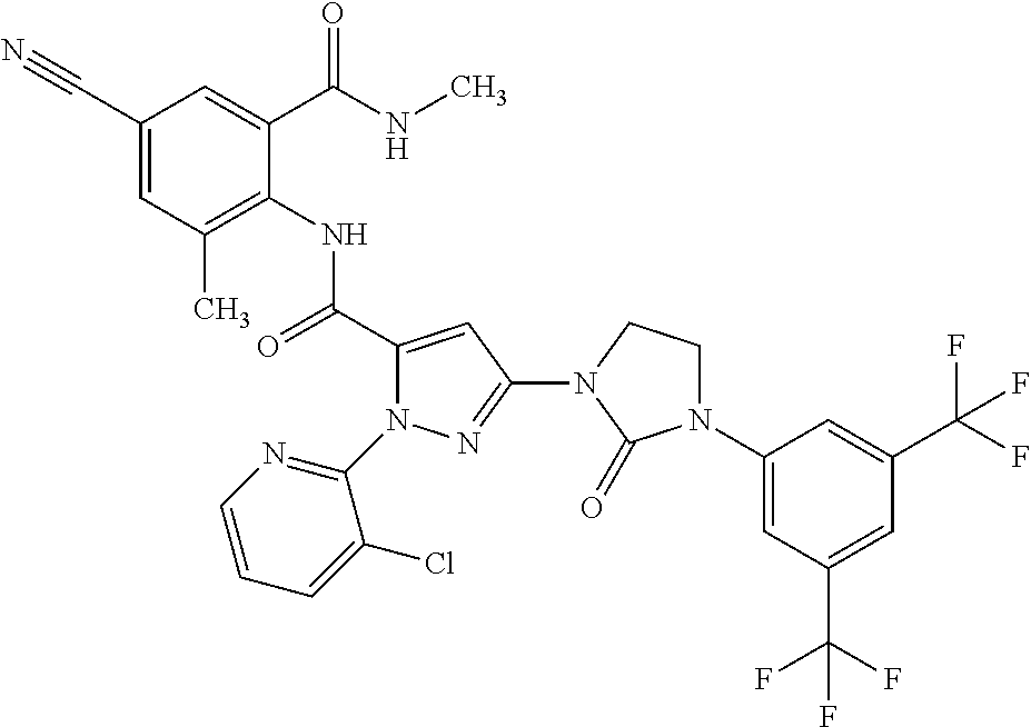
C1(C#N)=CC(C)=C(NC(C2=CC(N3CCN(C4=CC(C(F)(F)F)=CC(C(F)(F)F)=C4)C3=O)=NN2C2=NC=CC=C2Cl)=O)C(C(NC)=O)=C1
